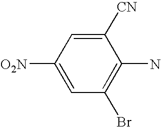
C1([CN])=CC([O2N])=CC(Br)=C1N
